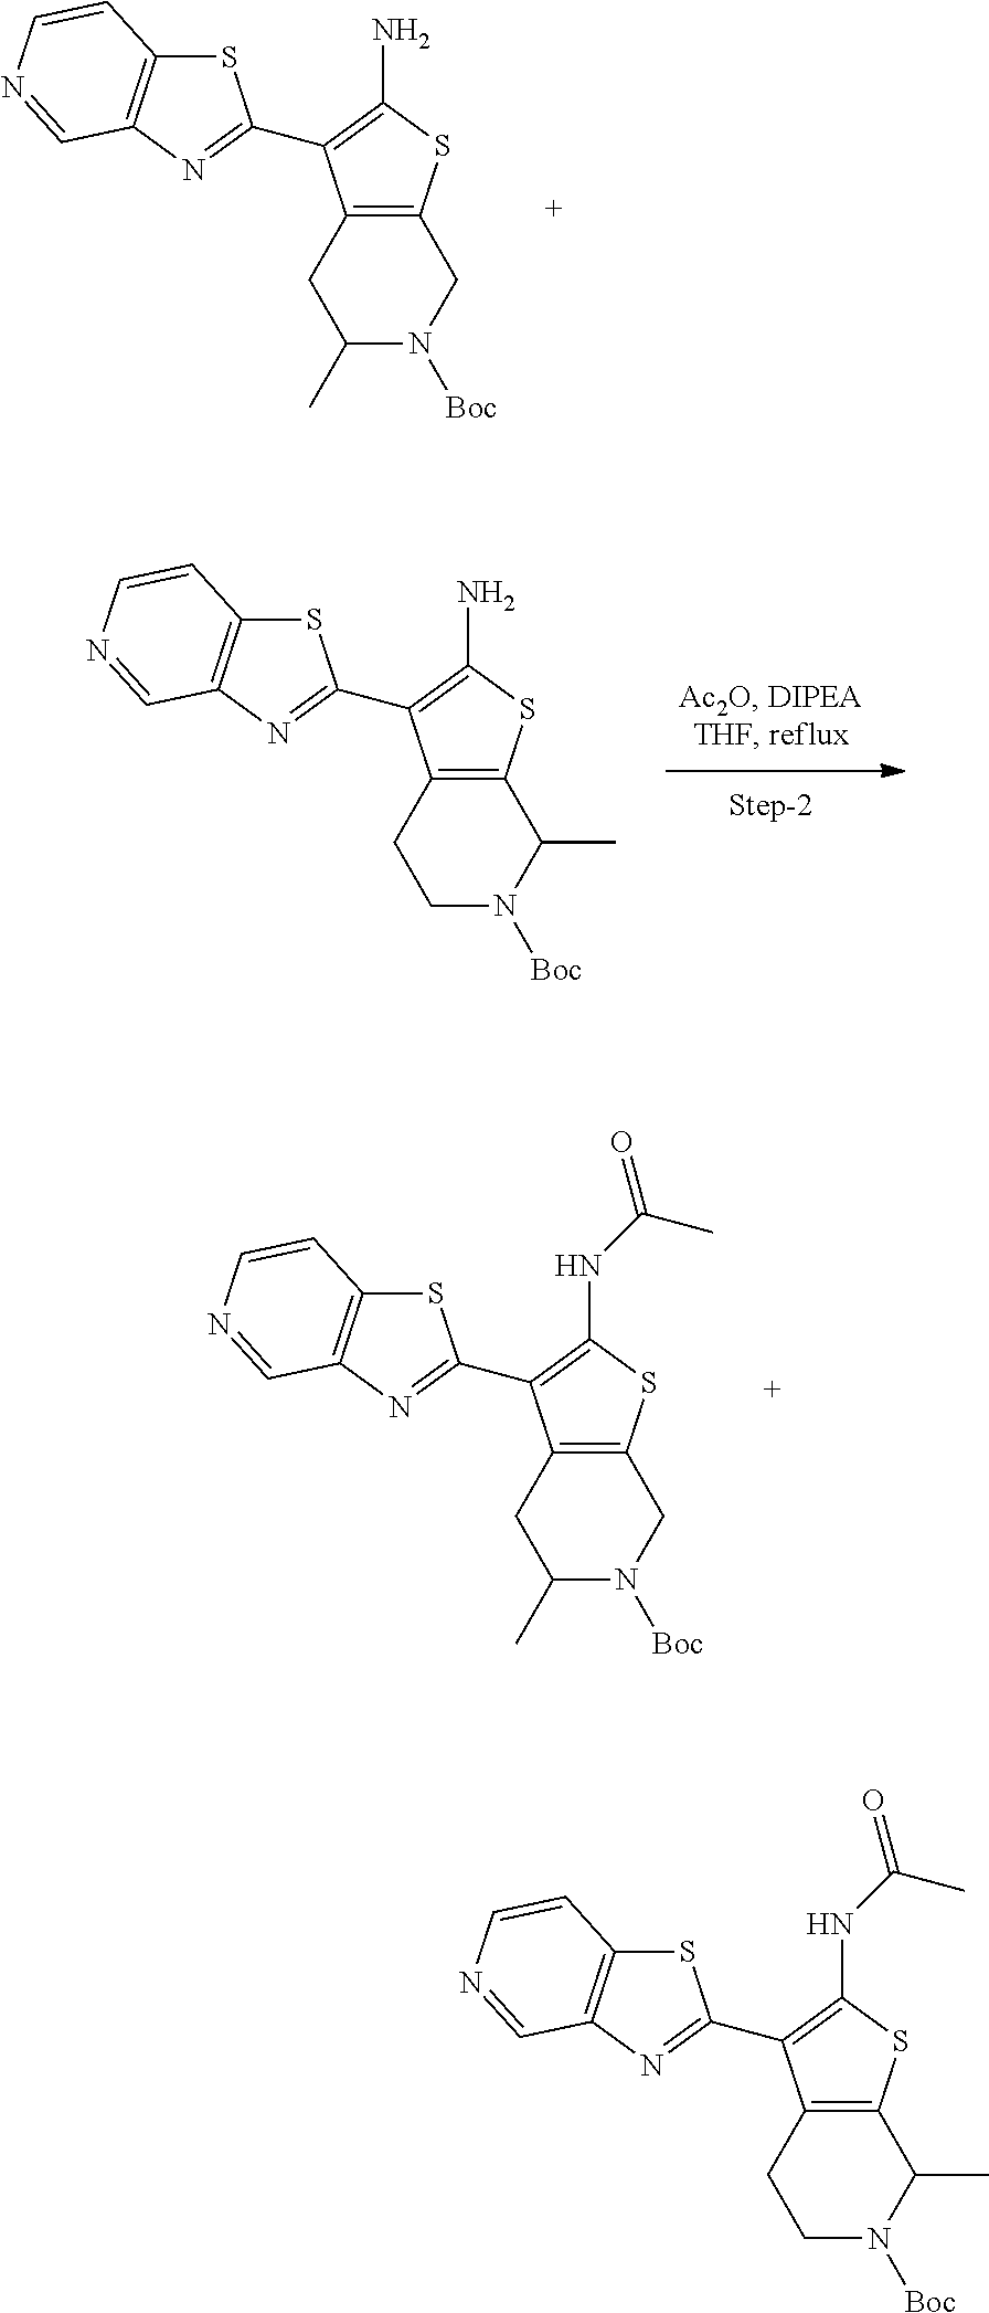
C1(C)N([Boc])CC2=C(C1)C(C1=NC3=C(S1)C=CN=C3)=C(N)S2.C1N([Boc])C(C)C2=C(C1)C(C1=NC3=C(S1)C=CN=C3)=C(N)S2.C1(C)N([Boc])CC2=C(C1)C(C1=NC3=C(S1)C=CN=C3)=C(NC(=O)C)S2.C1N([Boc])C(C)C2=C(C1)C(C1=NC3=C(S1)C=CN=C3)=C(NC(=O)C)S2
